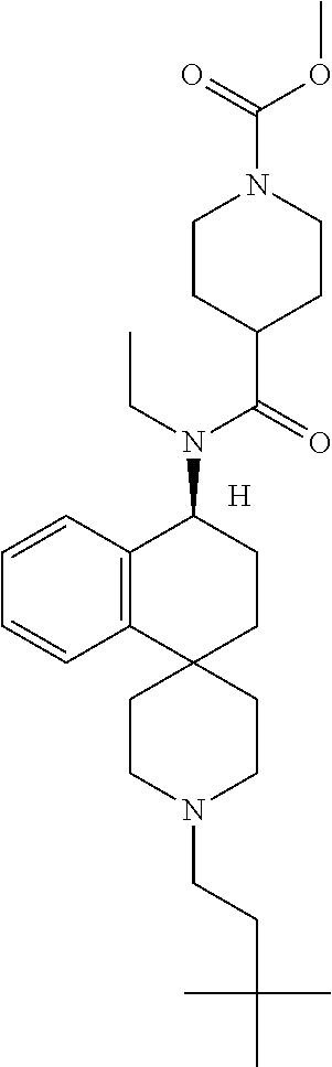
C12=C(C=CC=C1)C(N(C(C1CCN(C(OC)=O)CC1)=O)CC)CCC21CCN(CCC(C)(C)C)CC1.[H]
